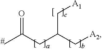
CC(CC(C[A2])C[A1])=O
